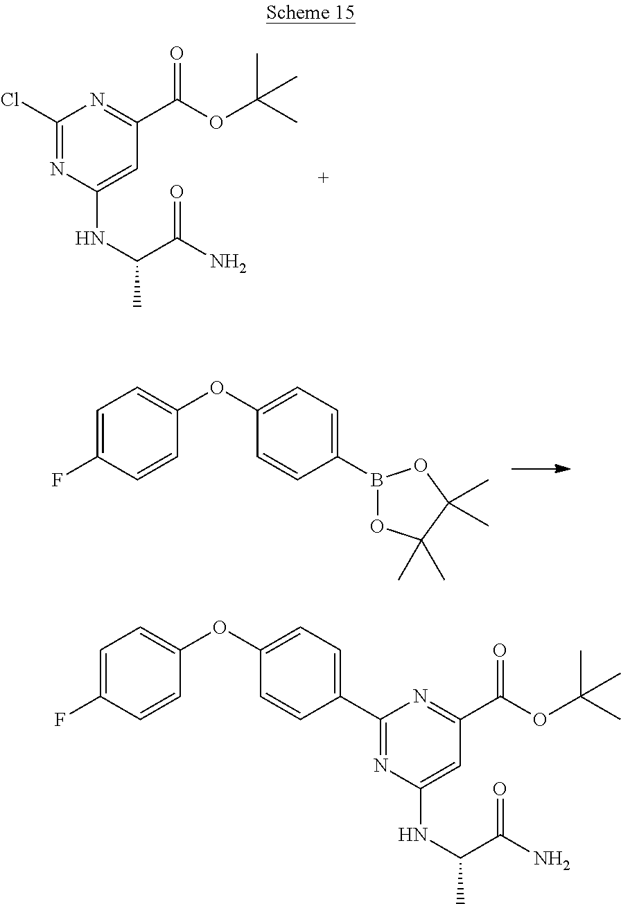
C1(Cl)=NC(NC(C)C(N)=O)=CC(C(OC(C)(C)C)=O)=N1.C1=C(F)C=CC(OC2=CC=C(B3OC(C)(C)C(C)(C)O3)C=C2)=C1.C1=C(F)C=CC(OC2=CC=C(C3=NC(NC(C)C(N)=O)=CC(C(OC(C)(C)C)=O)=N3)C=C2)=C1
